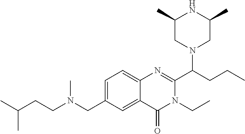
C1=C(CN(CCC(C)C)C)C=C2C(=C1)N=C(C(CCC)N1CC(C)NC(C)C1)N(CC)C2=O
